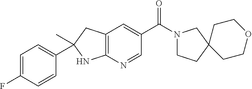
N1(C(C2=CC3=C(N=C2)NC(C2=CC=C(F)C=C2)(C)C3)=O)CCC2(C1)CCOCC2
